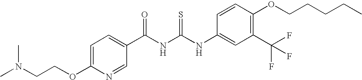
C1=C(OCCN(C)C)N=CC(C(NC(NC2=CC(C(F)(F)F)=C(OCCCCC)C=C2)=S)=O)=C1
